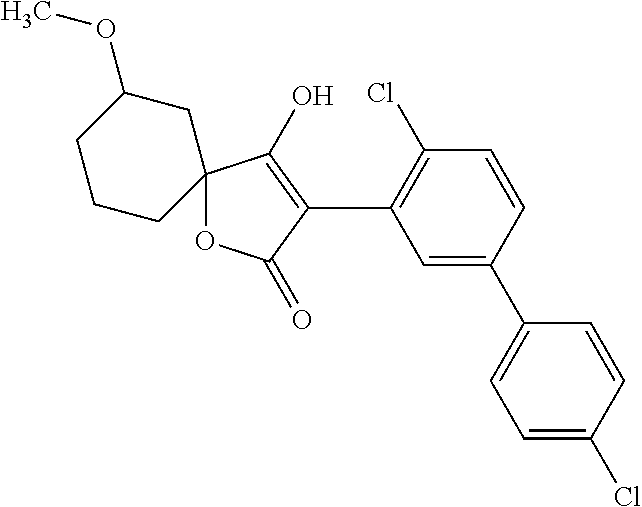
C1=CC(C2=CC=C(Cl)C=C2)=CC(C2=C(O)C3(OC2=O)CC(OC)CCC3)=C1Cl
